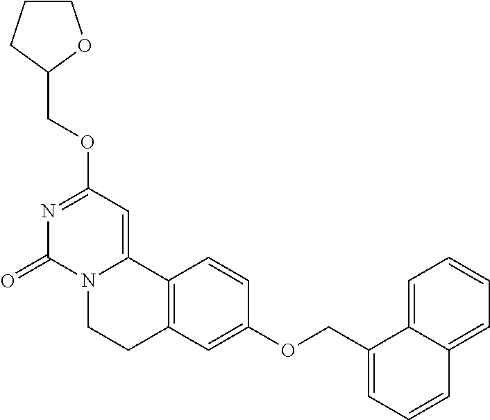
N1=C(OCC2OCCC2)C=C2N(C1=O)CCC1=C2C=CC(OCC2=CC=CC3=CC=CC=C23)=C1
